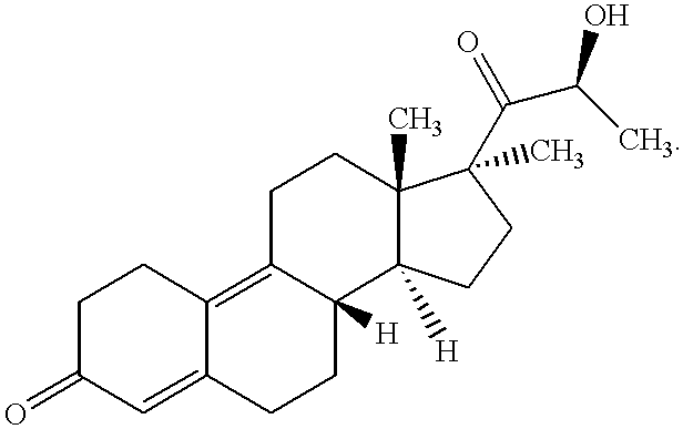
C1C(=O)C=C2C(=C3C([H])(CC2)C2([H])C(C)(CC3)C(C)(C(=O)C(C)O)CC2)C1
